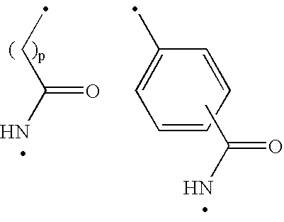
C1(C)=CC=CC=C1.CC(N)=O.CCC(N)=O
